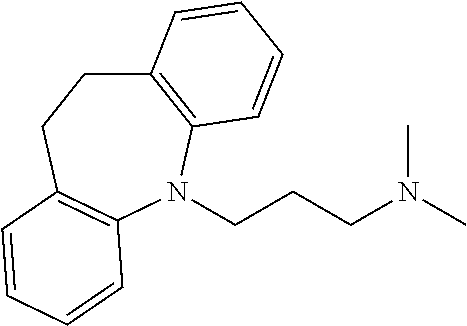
C12=C(N(CCCN(C)C)C3=C(CC1)C=CC=C3)C=CC=C2
